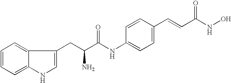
C1=CC=C2C(=C1)C(CC(C(NC1=CC=C(C=CC(=O)NO)C=C1)=O)N)=CN2
